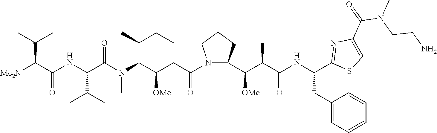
[Me2N]C(C(NC(C(N(C(C(CC(=O)N1CCCC1C(C(C(NC(CC1=CC=CC=C1)C1=NC(C(=O)N(CCN)C)=CS1)=O)C)[OMe])[OMe])C(C)CC)C)=O)C(C)C)=O)C(C)C
